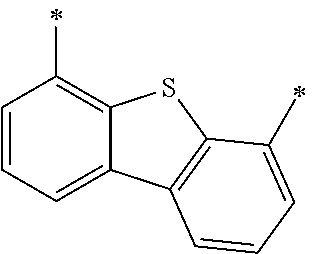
C1=CC=C2C(=C1C)SC1=C2C=CC=C1C
